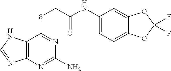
C1(NC(=O)CSC2=NC(N)=NC3=C2NC=N3)=CC=C2C(=C1)OC(F)(F)O2
